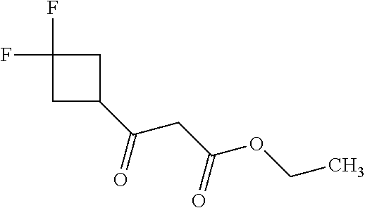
C1(F)(F)CC(C(CC(OCC)=O)=O)C1
